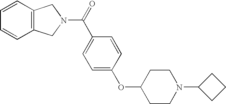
C1=CC=CC2=C1CN(C(=O)C1=CC=C(OC3CCN(C4CCC4)CC3)C=C1)C2
